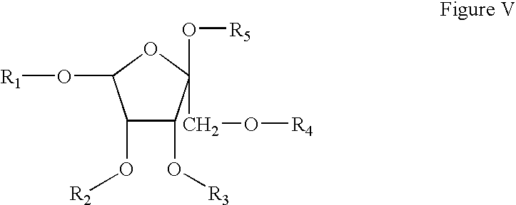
C1(O[R2])C(O[R3])C(O[R5])(CO[R4])OC1O[R1]
